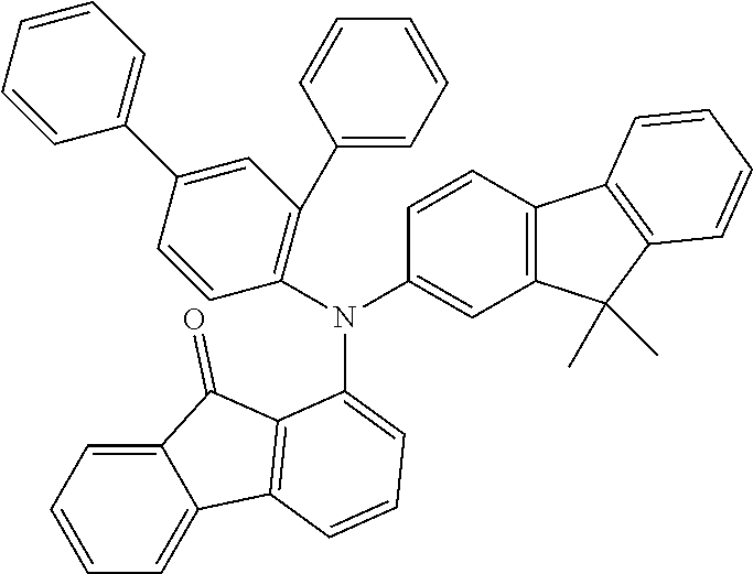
C1=C2C(=CC=C1)C1=C(C2=O)C(N(C2=C(C3=CC=CC=C3)C=C(C3=CC=CC=C3)C=C2)C2=CC3=C(C=C2)C2=C(C3(C)C)C=CC=C2)=CC=C1
